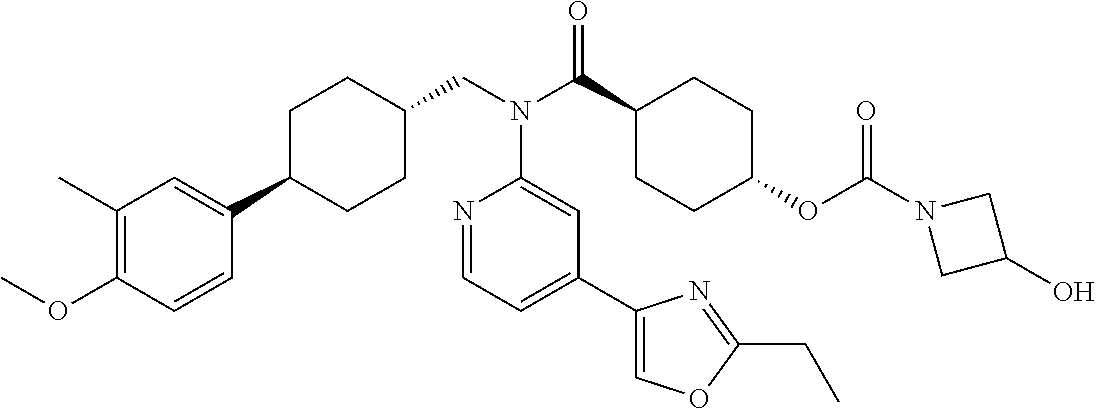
C1(C)=C(OC)C=CC(C2CCC(CN(C(C3CCC(OC(N4CC(O)C4)=O)CC3)=O)C3=CC(C4=COC(CC)=N4)=CC=N3)CC2)=C1
